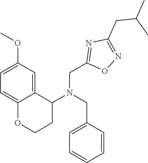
C12=CC=C(OC)C=C1C(N(CC1=CC=CC=C1)CC1=NC(CC(C)C)=NO1)CCO2
